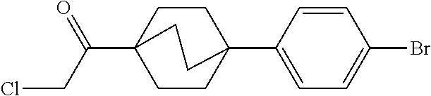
C1CC2(C3=CC=C(Br)C=C3)CCC1(C(=O)CCl)CC2
